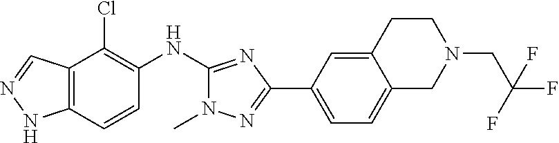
C12=C(C=CC(NC3=NC(C4=CC=C5C(=C4)CCN(CC(F)(F)F)C5)=NN3C)=C1Cl)NN=C2
